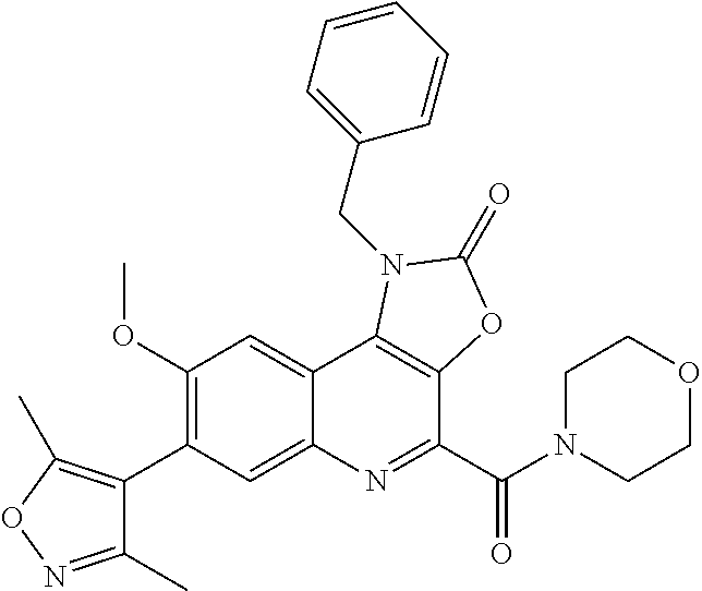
C1(C)=NOC(C)=C1C1=C(OC)C=C2C(=C1)N=C(C(N1CCOCC1)=O)C1=C2N(CC2=CC=CC=C2)C(=O)O1
